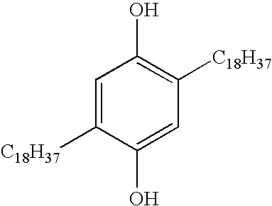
C1=C([C18H37])C(O)=CC([C18H37])=C1O
